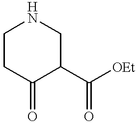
C1CC(=O)C(C([OEt])=O)CN1
